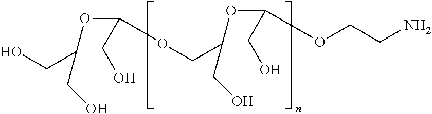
OCC(OC(CO)OCC(OC(CO)OCCN)CO)CO
